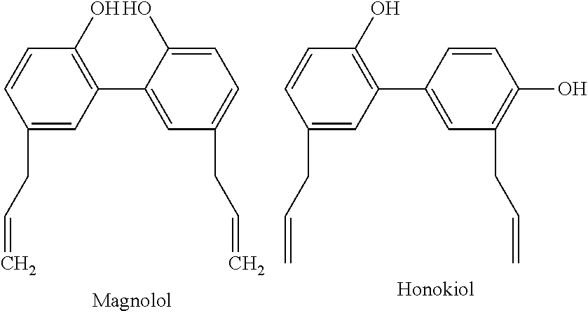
C1=CC(CC=C)=CC(C2=CC(CC=C)=CC=C2O)=C1O.C1=CC(CC=C)=CC(C2=CC(CC=C)=C(O)C=C2)=C1O
